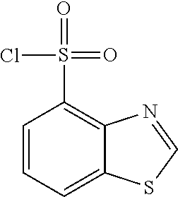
C1=CC=C2C(=C1S(Cl)(=O)=O)N=CS2
